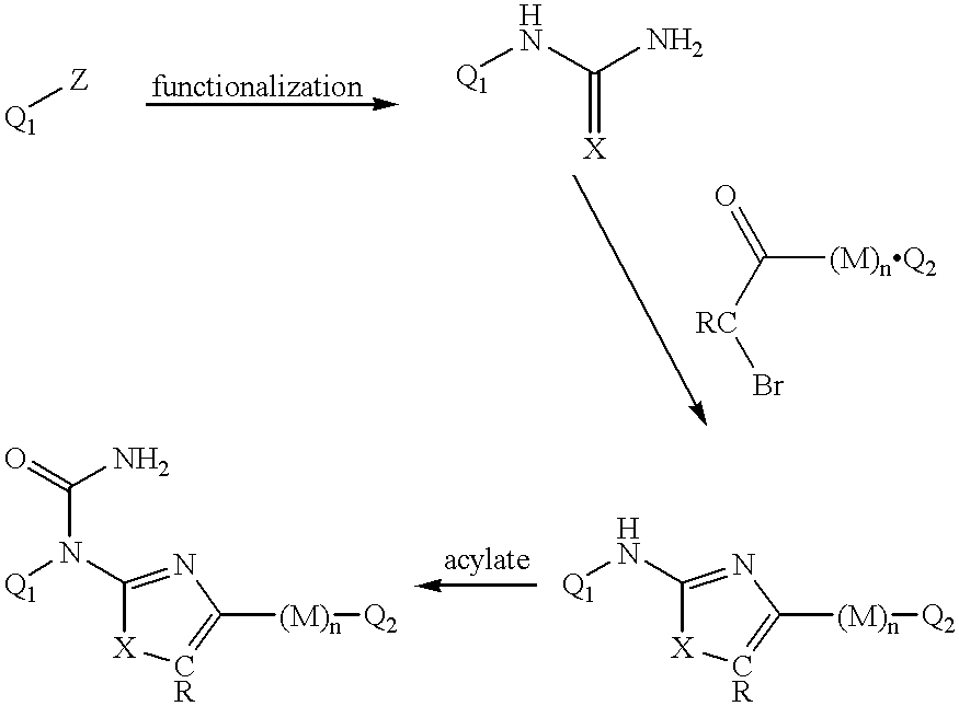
[Q1][Z].[Q1]NC(N)=[X].O=C([RC]Br)[(M)nQ2].C1(N[Q1])=NC([(M)n][Q2])=[CR][X]1.C1(N([Q1])C(=O)N)=NC([(M)n][Q2])=[CR][X]1
